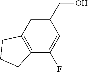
C1(CO)=CC2=C(C(F)=C1)CCC2
